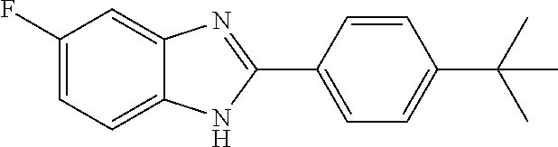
C1(F)=CC=C2C(=C1)N=C(C1=CC=C(C(C)(C)C)C=C1)N2
